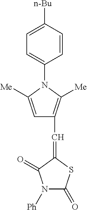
[Ph]N1C(=O)SC(=CC2=C([Me])N(C3=CC=C([n-Bu])C=C3)C([Me])=C2)C1=O
